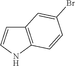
C12=C(NC=C1)C=CC(Br)=C2
